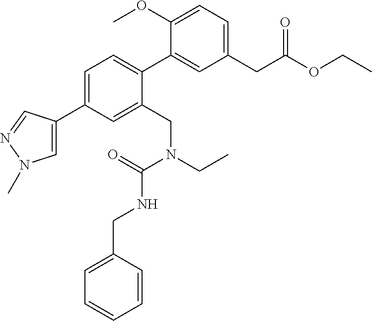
C1=C(C2=CC=C(C3=CC(CC(OCC)=O)=CC=C3OC)C(CN(CC)C(=O)NCC3=CC=CC=C3)=C2)C=NN1C
